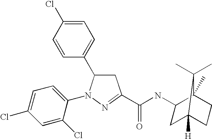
C1=C(Cl)C=CC(C2CC(C(=O)NC3C4(C)CCC([H])(C3)C4(C)C)=NN2C2=CC=C(Cl)C=C2Cl)=C1
